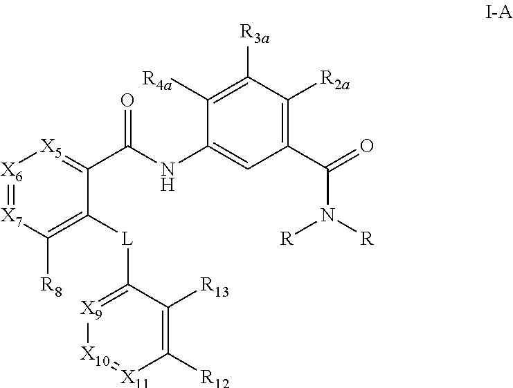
[X6]1=[X7]C([R8])=C([L]C2=[X9][X10]=[X11]C([R12])=C2[R13])C(C(NC2=CC(C(N([R])[R])=O)=C([R2a])C([R3a])=C2[R4a])=O)=[X5]1
